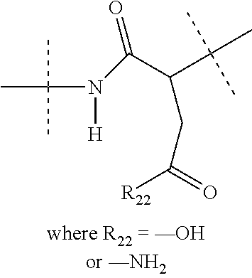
C(N([H])C(C(CC(=O)[R22])C(C)(C)C)=O)(C)(C)C
